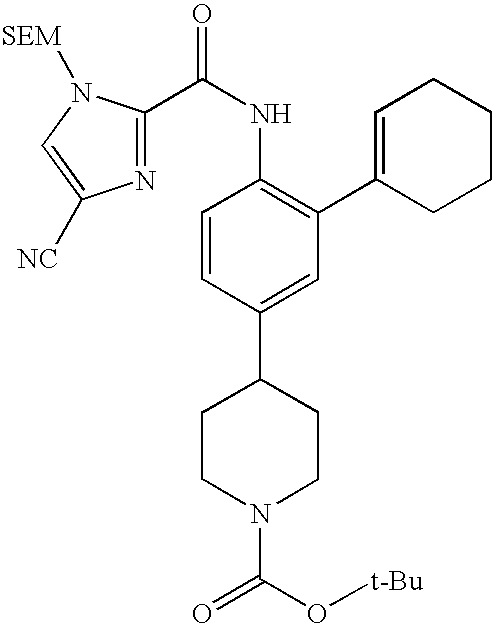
C1CN(C(=O)O[t-Bu])CCC1C1=CC(C2=CCCCC2)=C(NC(=O)C2=NC([NC])=CN2[SEM])C=C1
